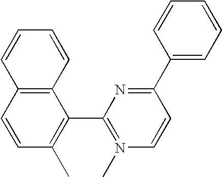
C12=C(C=CC(C)=C1C1=N(C)C=CC(C3=CC=CC=C3)=N1)C=CC=C2
